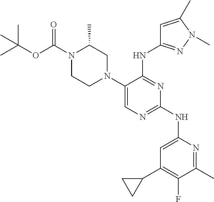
N1(C(OC(C)(C)C)=O)CCN(C2=CN=C(NC3=CC(C4CC4)=C(F)C(C)=N3)N=C2NC2=NN(C)C(C)=C2)CC1C
